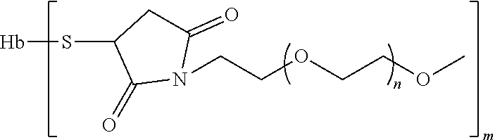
C1(=O)CC(S[Hb])C(=O)N1CCOCCOC
